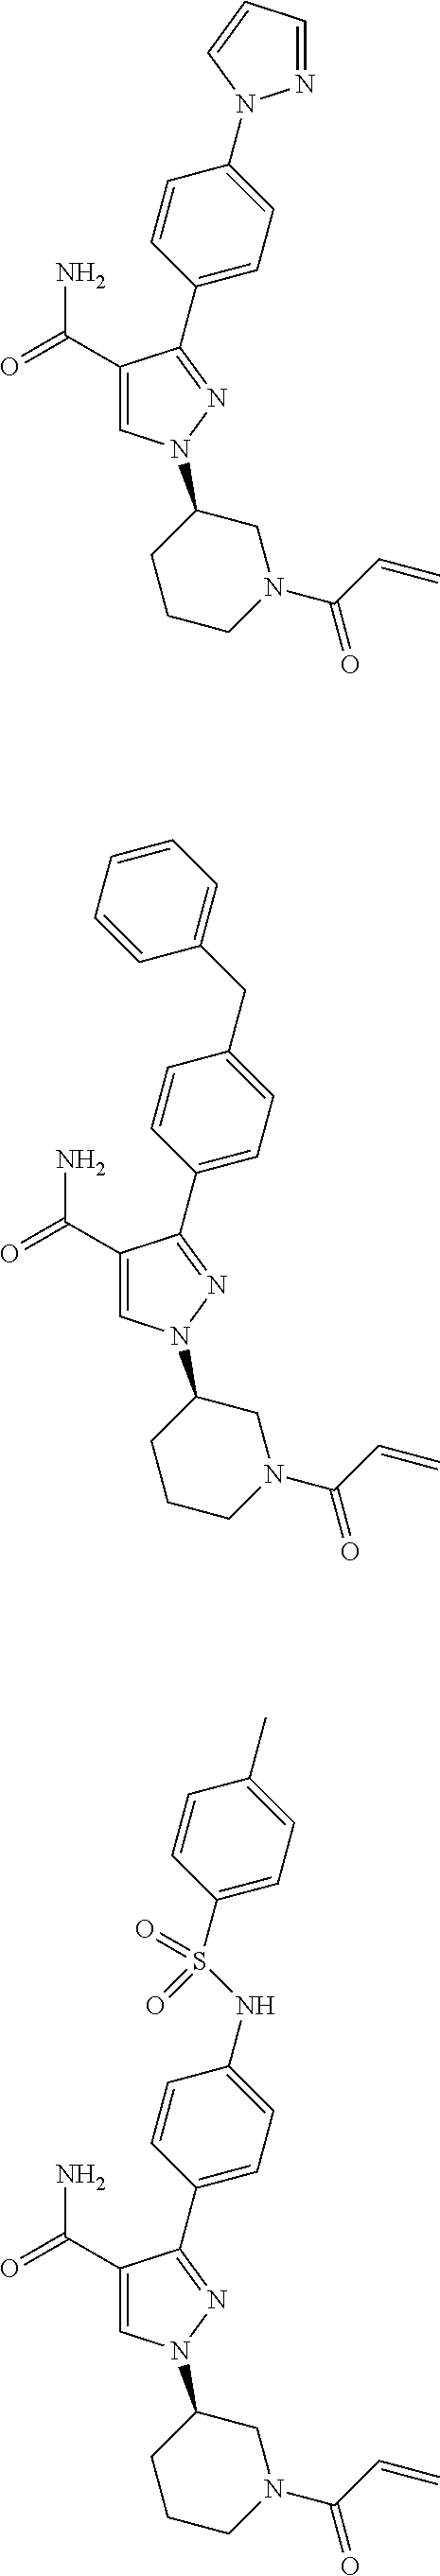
C1=CC(C2=NN(C3CCCN(C(=O)C=C)C3)C=C2C(=O)N)=CC=C1N1N=CC=C1.C1=CC(C2=NN(C3CCCN(C(=O)C=C)C3)C=C2C(=O)N)=CC=C1CC1=CC=CC=C1.C1=CC(C2=NN(C3CCCN(C(=O)C=C)C3)C=C2C(=O)N)=CC=C1NS(C1=CC=C(C)C=C1)(=O)=O
